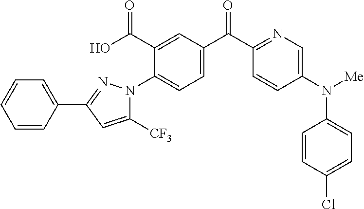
C1=C(C(C2=NC=C(N([Me])C3=CC=C(Cl)C=C3)C=C2)=O)C=C(C(O)=O)C(N2C([CF3])=CC(C3=CC=CC=C3)=N2)=C1
